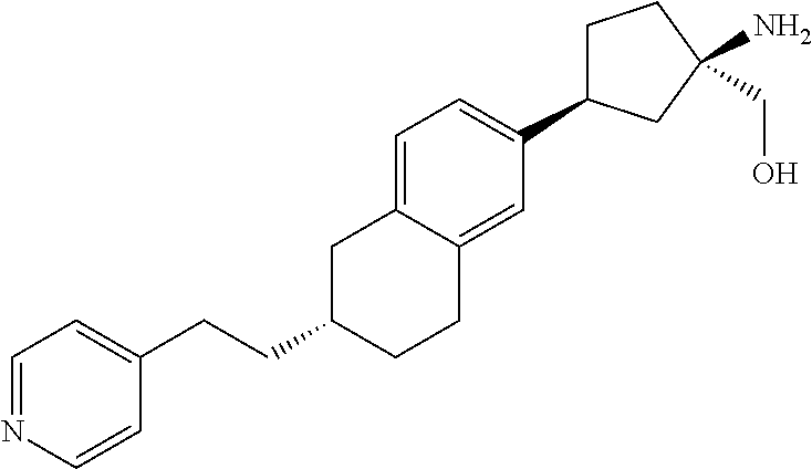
C1C(C2=CC=C3C(=C2)CCC(CCC2=CC=NC=C2)C3)CC(N)(CO)C1
